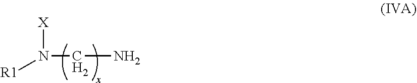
N([X])(CN)[R1]
